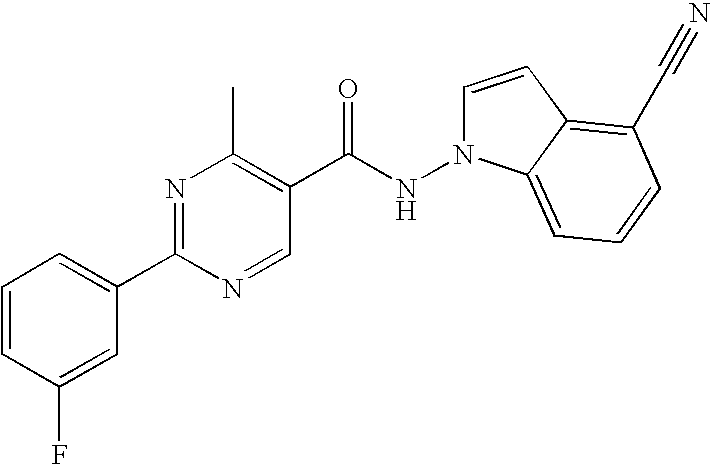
N1(NC(C2=C(C)N=C(C3=CC=CC(F)=C3)N=C2)=O)C=CC2=C(C#N)C=CC=C12
